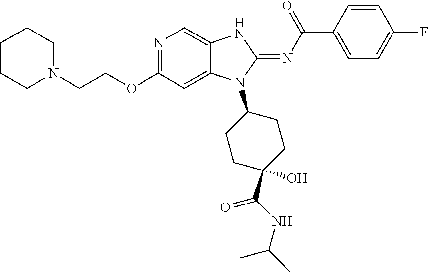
C1CCN(CCOC2=NC=C3C(=C2)N(C2CCC(C(NC(C)C)=O)(O)CC2)C(=NC(C2=CC=C(F)C=C2)=O)N3)CC1
